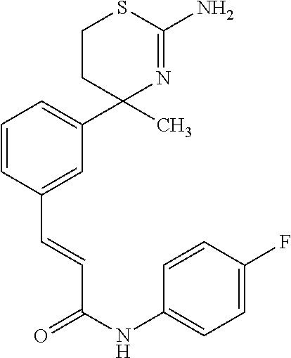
C1(C)(C2=CC=CC(C=CC(NC3=CC=C(F)C=C3)=O)=C2)N=C(N)SCC1
